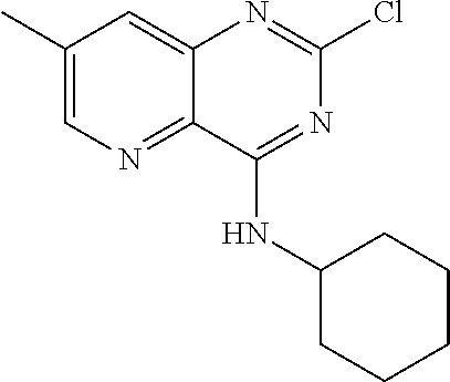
C1(C)=CN=C2C(=C1)N=C(Cl)N=C2NC1CCCCC1
